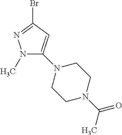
N1(C)C(N2CCN(C(C)=O)CC2)=CC(Br)=N1
